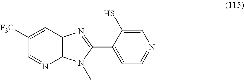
C12=C(C=C([F3C])C=N1)N=C(C1=CC=NC=C1S)N2C
